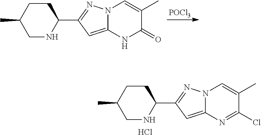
C1CC(C)CNC1C1=NN2C(=C1)N=C(Cl)C(C)=C2.Cl.C1CC(C)CNC1C1=NN2C(=C1)NC(=O)C(C)=C2.[POCl3]
